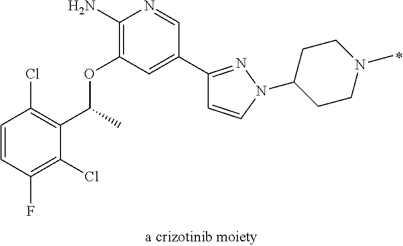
C1=CC(F)=C(Cl)C(C(C)OC2=C(N)N=CC(C3=NN(C4CCN(C)CC4)C=C3)=C2)=C1Cl
